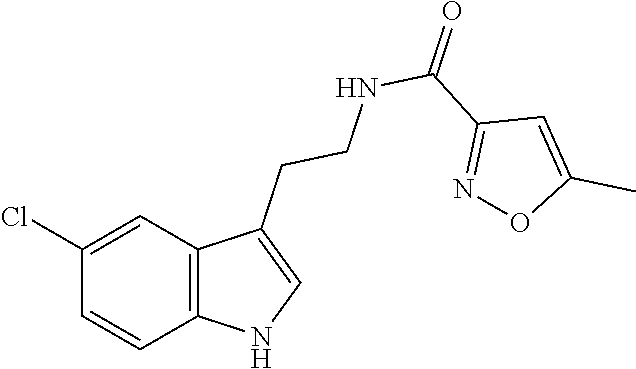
C12=C(C=C(Cl)C=C1)C(CCNC(C1=NOC(C)=C1)=O)=CN2
